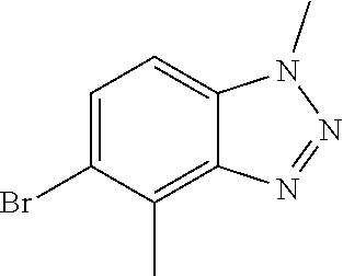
C1=C(Br)C(C)=C2C(=C1)N(C)N=N2
